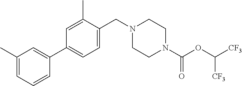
C(N1CCN(C(OC([CF3])[CF3])=O)CC1)C1=CC=C(C2=CC(C)=CC=C2)C=C1C
